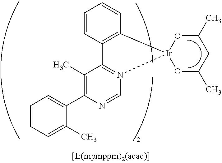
C1=CC=C(C)C(C2=C(C)C3=N(C=N2)[Ir]2(C4=C3C=CC=C4)OC(C)CC(C)O2)=C1
